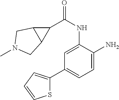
C1=C(NC(=O)C2C3C2CN(C)C3)C(N)=CC=C1C1=CC=CS1
